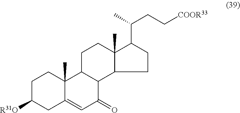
C1C([R31O])CC2=CC(=O)C3C(C2(C)C1)CCC1(C)C3CCC1C(C)CC[COOR33]
